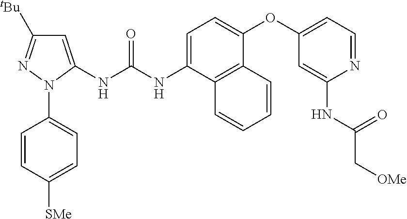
C1=CC([SMe])=CC=C1N1C(NC(NC2=CC=C(OC3=CC=NC(NC(C[OMe])=O)=C3)C3=C2C=CC=C3)=O)=CC([tBu])=N1
